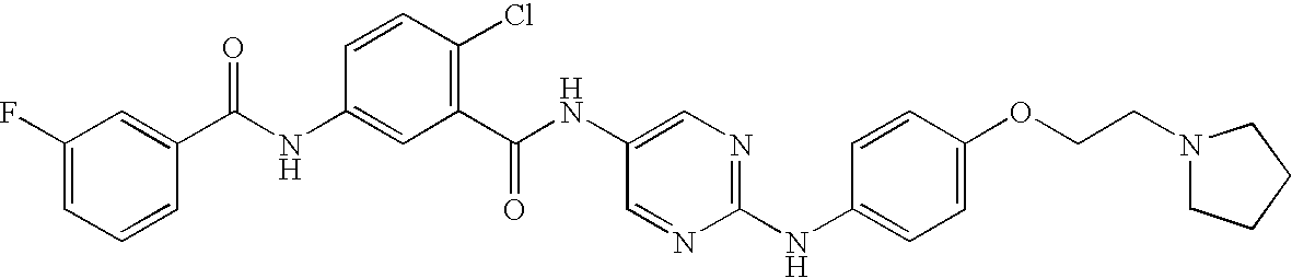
C1(C(NC2=CC(C(NC3=CN=C(NC4=CC=C(OCCN5CCCC5)C=C4)N=C3)=O)=C(Cl)C=C2)=O)=CC(F)=CC=C1
